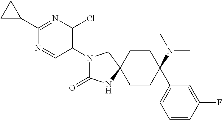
C1CC(N(C)C)(C2=CC=CC(F)=C2)CCC12CN(C1=C(Cl)N=C(C3CC3)N=C1)C(=O)N2
